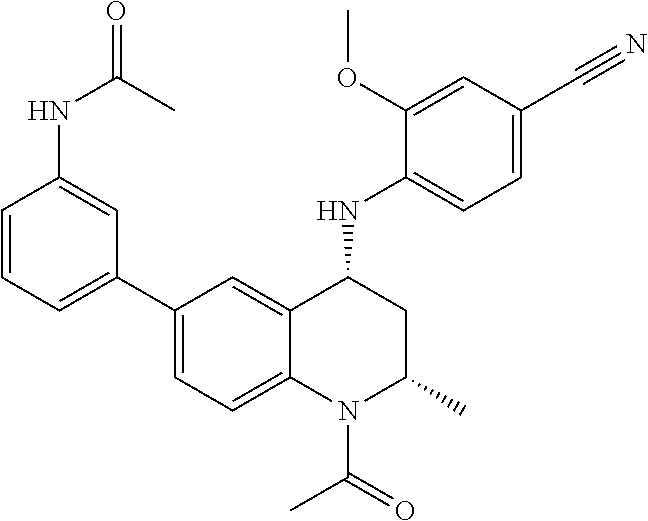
C1(NC2CC(C)N(C(C)=O)C3=CC=C(C4=CC=CC(NC(=O)C)=C4)C=C23)=CC=C(C#N)C=C1OC
